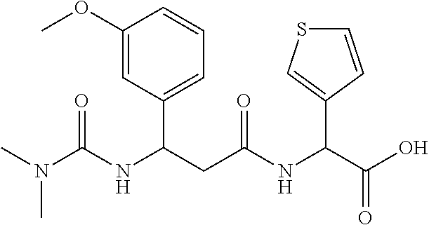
COC1=CC(C(NC(N(C)C)=O)CC(NC(C(=O)O)C2=CSC=C2)=O)=CC=C1
